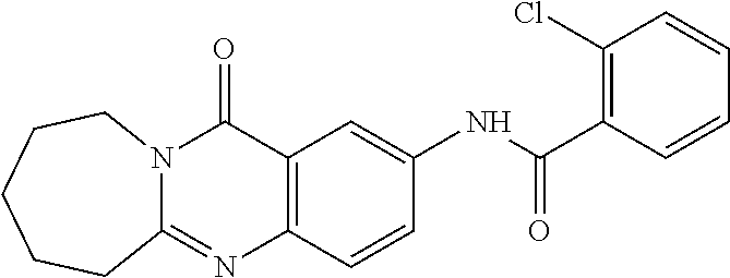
C12=C(C=CC(NC(C3=C(Cl)C=CC=C3)=O)=C1)N=C1N(C2=O)CCCCC1
